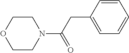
C1CN(C(CC2=CC=CC=C2)=O)CCO1
